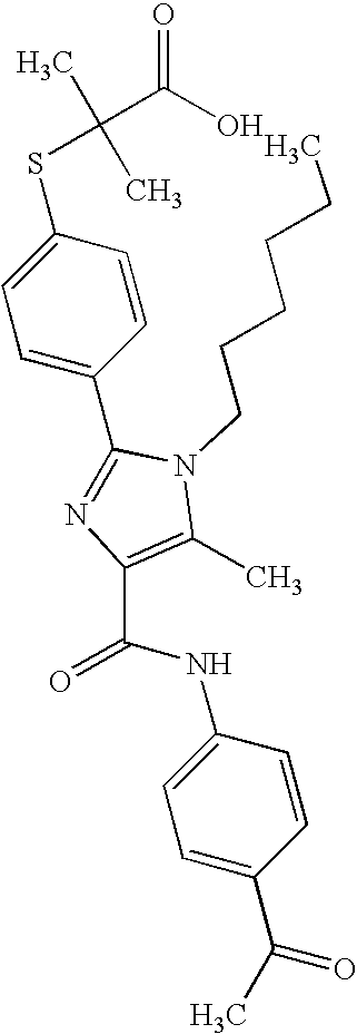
C1(C2=NC(C(NC3=CC=C(C(=O)C)C=C3)=O)=C(C)N2CCCCCC)=CC=C(SC(C)(C)C(O)=O)C=C1
